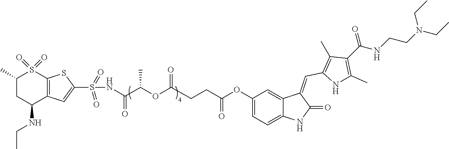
O=C(OC(C)C(=O)NS(=O)(=O)C1=CC2=C(S1)S(=O)(=O)C(C)CC2NCC)CCC(OC1=CC=C2C(=C1)C(=CC1=C(C)C(C(NCCN(CC)CC)=O)=C(C)N1)C(=O)N2)=O
